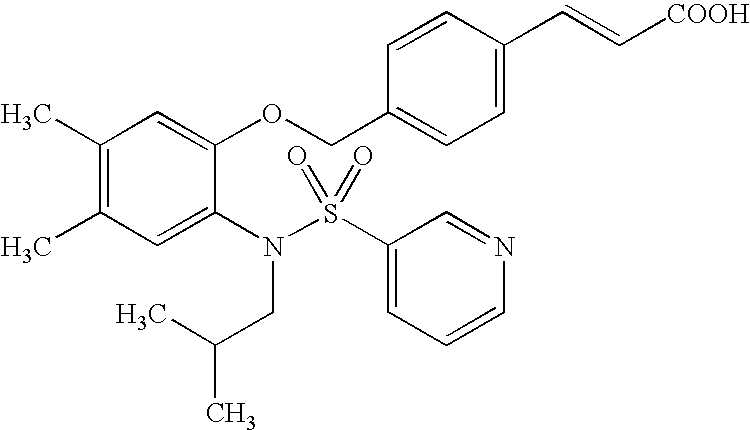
C1(C)=C(C)C=C(N(S(C2=CC=CN=C2)(=O)=O)CC(C)C)C(OCC2=CC=C(C=C[COOH])C=C2)=C1
